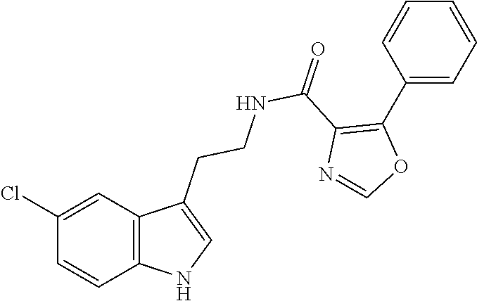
C12=C(C=C(Cl)C=C1)C(CCNC(C1=C(C3=CC=CC=C3)OC=N1)=O)=CN2
